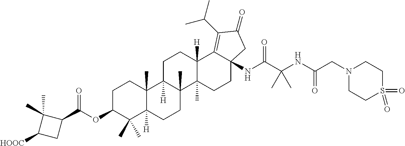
C1C2([H])C(C)(C3(C)C([H])(C1)C1=C(C(C)C)C(=O)CC1(NC(C(NC(CN1CCS(=O)(=O)CC1)=O)(C)C)=O)CC3)CCC1([H])C2(C)CCC(OC(C2C(C)(C)C([HOOC])C2)=O)C1(C)C
